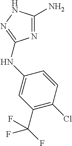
N1=C(N)NN=C1NC1=CC(C(F)(F)F)=C(Cl)C=C1
